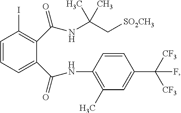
C1=CC=C(C(=O)NC2=C(C)C=C(C([CF3])([CF3])F)C=C2)C(C(NC(C[SO2CH3])(C)C)=O)=C1I
